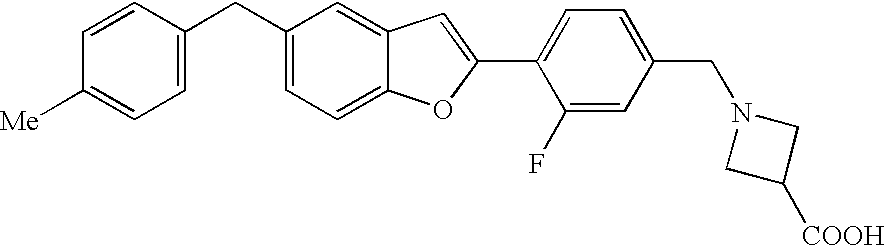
C1=CC(CC2=CC=C3C(=C2)C=C(C2=CC=C(CN4CC([COOH])C4)C=C2F)O3)=CC=C1[Me]
